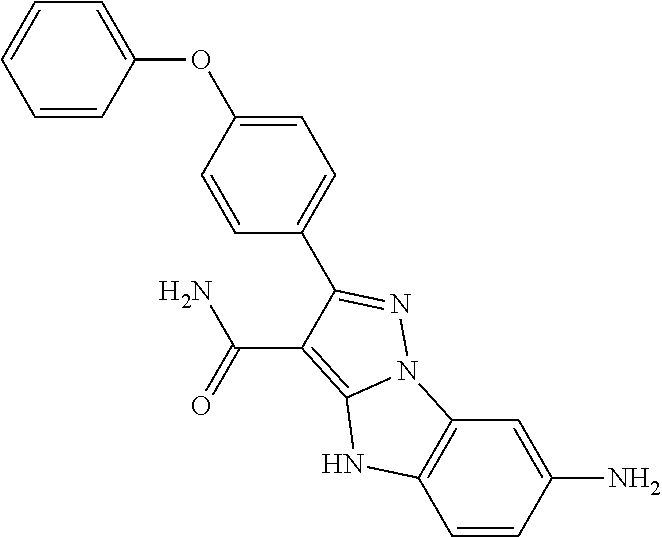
C1=CC(N)=CC2=C1NC1=C(C(N)=O)C(C3=CC=C(OC4=CC=CC=C4)C=C3)=NN21
